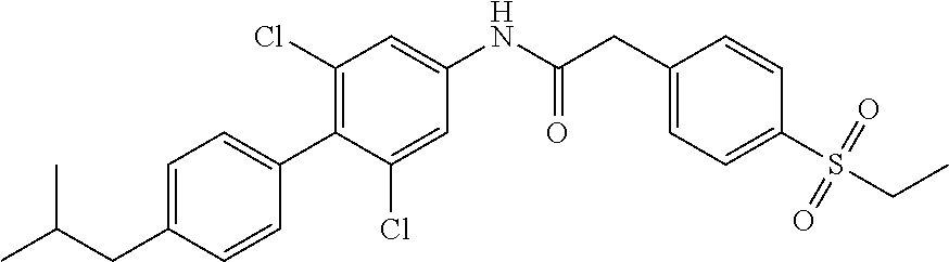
C1=C(CC(C)C)C=CC(C2=C(Cl)C=C(NC(CC3=CC=C(S(CC)(=O)=O)C=C3)=O)C=C2Cl)=C1
